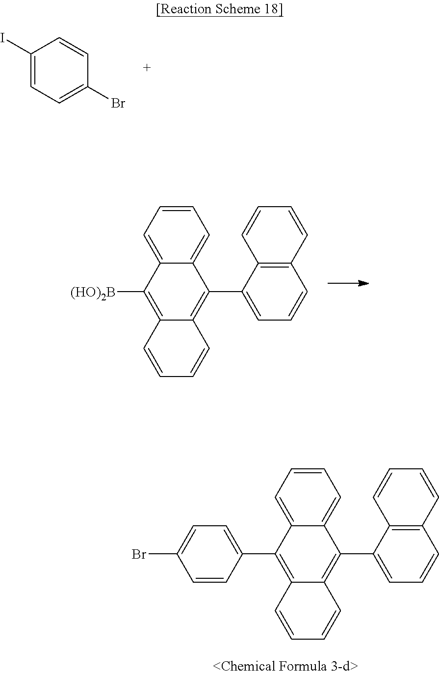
C1(I)=CC=C(Br)C=C1.C1=CC=C2C(=C1)C(C1=CC=CC3=C1C=CC=C3)=C1C(=C2[(HO)2B])C=CC=C1.C1=CC=C2C(=C1)C(C1=CC=CC3=C1C=CC=C3)=C1C(=C2C2=CC=C(Br)C=C2)C=CC=C1
